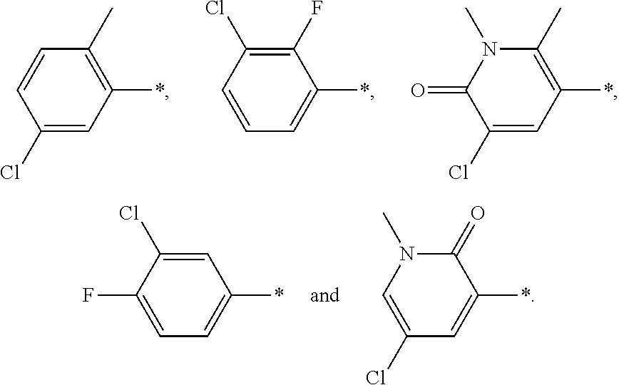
C1(*)=C(C)C=CC(Cl)=C1.C1(*)=CC=CC(Cl)=C1F.C1(*)=C(C)N(C)C(=O)C(Cl)=C1.C1(*)=CC=C(F)C(Cl)=C1.C1(*)=CC(Cl)=CN(C)C1=O
